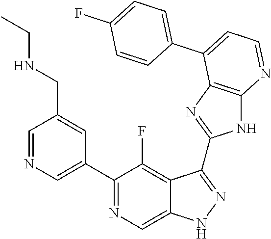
C1=NC=C(C2=NC=C3C(=C2F)C(C2=NC4=C(N2)N=CC=C4C2=CC=C(F)C=C2)=NN3)C=C1CNCC
